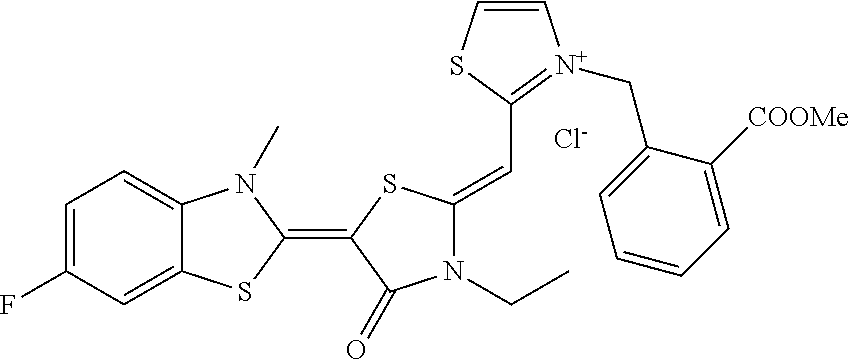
C1=C(F)C=C2C(=C1)N(C)C(=C1C(=O)N(CC)C(=CC3=[N+](CC4=CC=CC=C4[COOMe])C=CS3)S1)S2.[Cl-]
